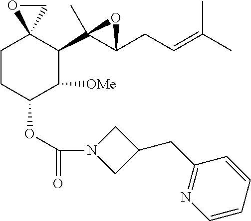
C1CC(OC(=O)N2CC(CC3=NC=CC=C3)C2)C([OMe])C(C2(C)C(CC=C(C)C)O2)C12CO2
